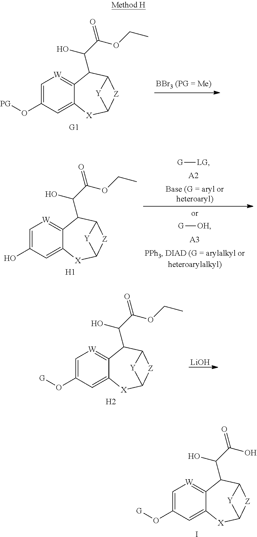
[G1].C1=C(O[PG])C=C2C(=[W]1)C(C(O)C(OCC)=O)C1[Z]C([X]2)[Y]1.[G][LG].[A2].[G][OH].[A3].[H1].C1=C(O)C=C2C(=[W]1)C(C(O)C(OCC)=O)C1[Z]C([X]2)[Y]1.[H2].C1=C(O[G])C=C2C(=[W]1)C(C(O)C(OCC)=O)C1[Z]C([X]2)[Y]1.[LiOH].I.C1=C(O[G])C=C2C(=[W]1)C(C(O)C(O)=O)C1[Z]C([X]2)[Y]1
